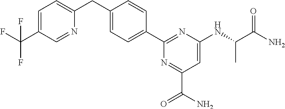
C1(C2=CC=C(CC3=CC=C(C(F)(F)F)C=N3)C=C2)=NC(NC(C)C(=O)N)=CC(C(N)=O)=N1
